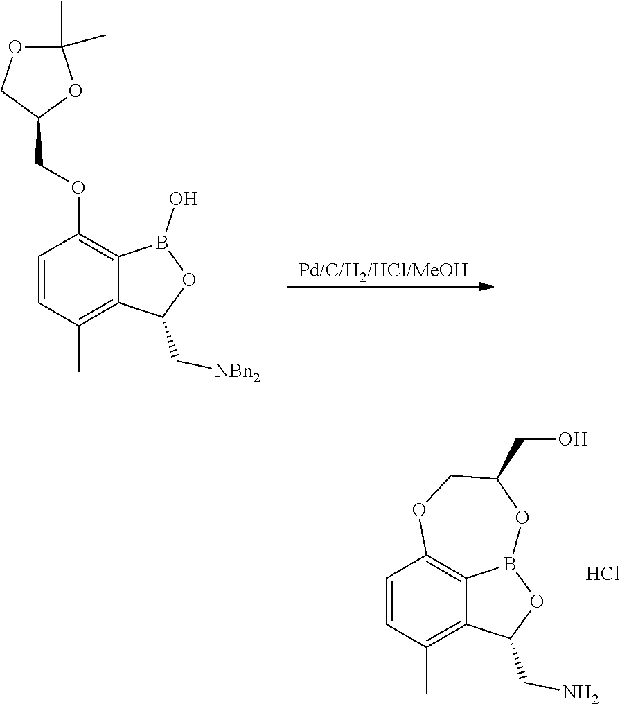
C1=CC(C)=C2C(=C1OCC1OC(C)(C)OC1)B(O)OC2C[NBn2].C1=CC(C)=C2C3=C1OCC(CO)OB3OC2CN.Cl
